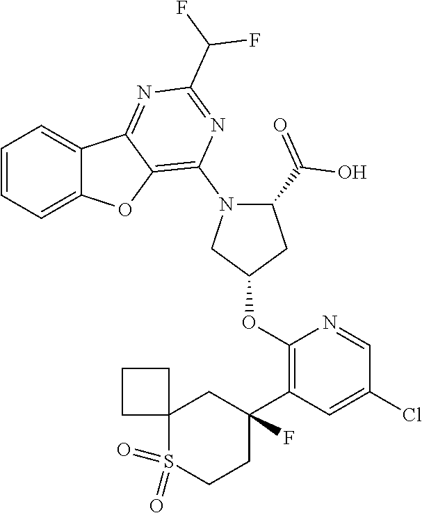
C1=CC=C2C(=C1)C1=NC(C(F)F)=NC(N3CC(OC4=C(C5(F)CC6(S(=O)(=O)CC5)CCC6)C=C(Cl)C=N4)CC3C(O)=O)=C1O2
